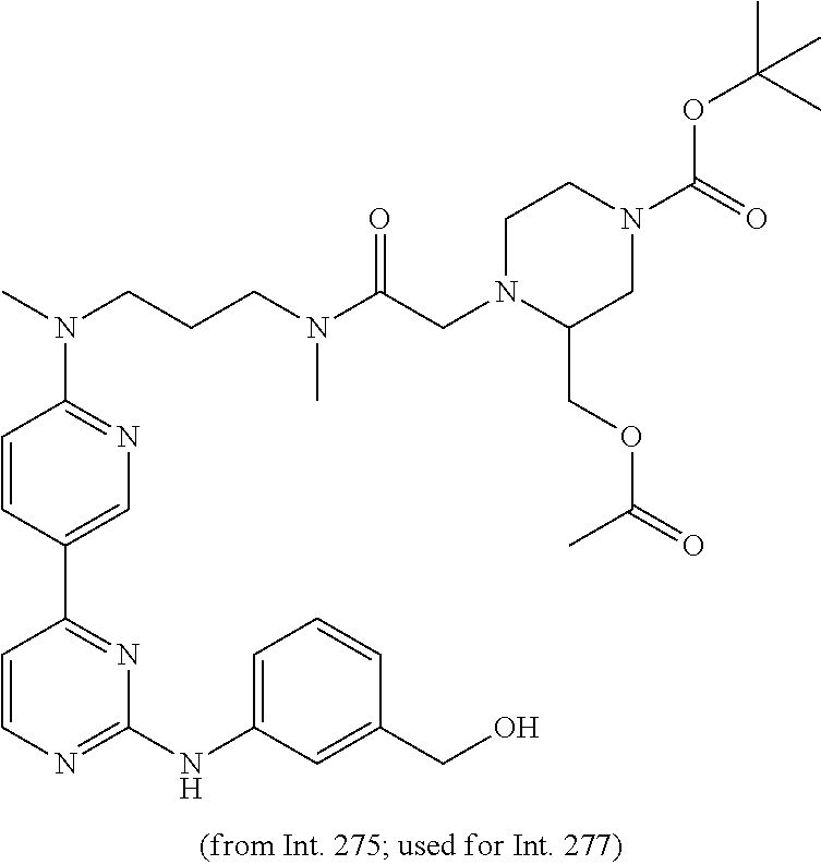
N(C1=NC=C(C2=NC(NC3=CC=CC(CO)=C3)=NC=C2)C=C1)(C)CCCN(C(CN1C(COC(=O)C)CN(C(=O)OC(C)(C)C)CC1)=O)C
